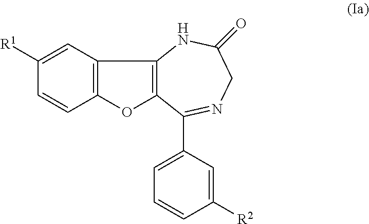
C1=CC([R1])=CC2=C1OC1=C2NC(=O)CN=C1C1=CC=CC([R2])=C1
